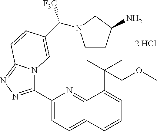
C1(C2=NN=C3N2C=C(C([F3C])N2CCC(N)C2)C=C3)=CC=C2C(=N1)C(C(C)(C)COC)=CC=C2
